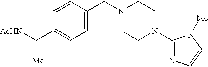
C1=CC(CN2CCN(C3=NC=CN3[Me])CC2)=CC=C1C([AcHN])[Me]
